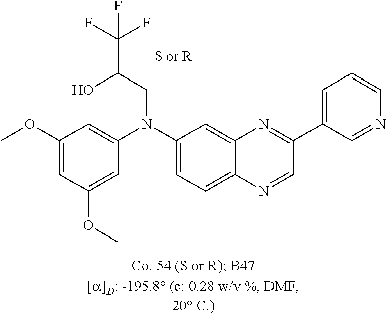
C1(OC)=CC(OC)=CC(N(C2=CC=C3C(=C2)N=C(C2=CC=CN=C2)C=N3)CC(C(F)(F)F)O)=C1
